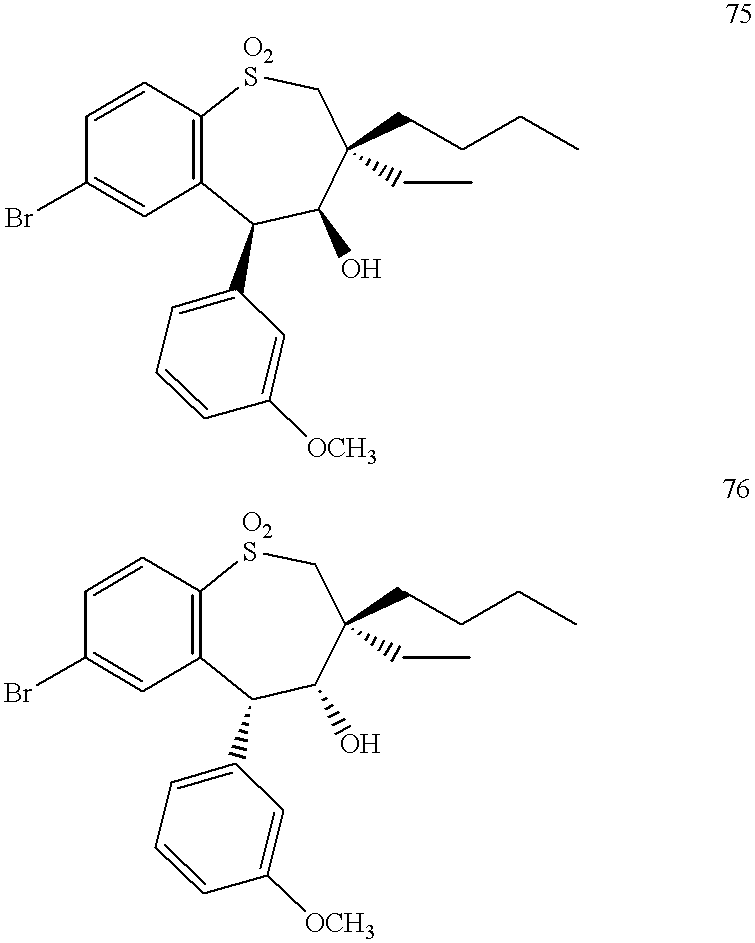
C1=CC2=C(C=C1Br)C(C1=CC=CC([OCH3])=C1)C(O)C(CCCC)(CC)C[O2S]2.C1=CC2=C(C=C1Br)C(C1=CC=CC([OCH3])=C1)C(O)C(CCCC)(CC)C[O2S]2
